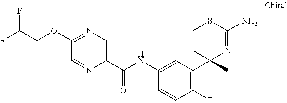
C1(OCC(F)F)=NC=C(C(NC2=CC(C3(C)N=C(N)SCC3)=C(F)C=C2)=O)N=C1
